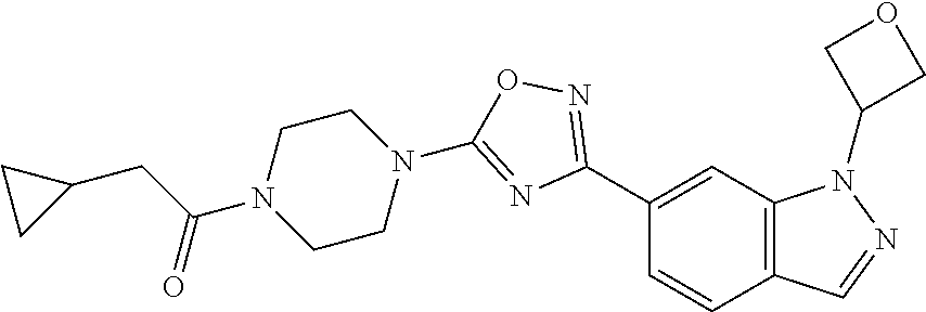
C1(C2=NOC(N3CCN(C(CC4CC4)=O)CC3)=N2)=CC2=C(C=C1)C=NN2C1COC1
